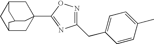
C12CC3(C4=NC(CC5=CC=C(C)C=C5)=NO4)CC(C1)CC(C2)C3
